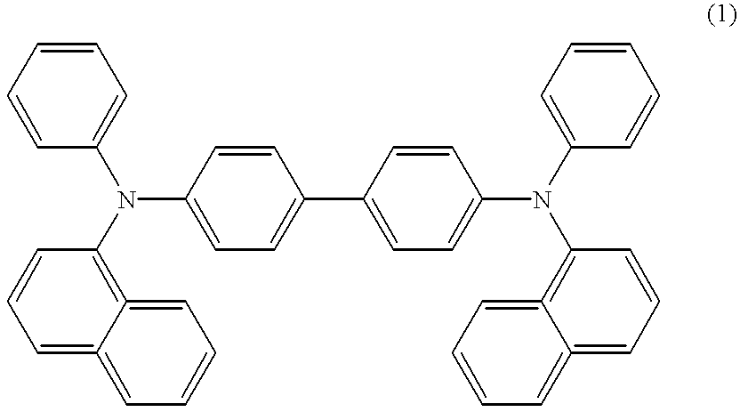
C1=CC=CC(N(C2=CC=C(C3=CC=C(N(C4=CC=CC=C4)C4=C5=CC=CC=C5=CC=C4)C=C3)C=C2)C2=C3=CC=CC=C3=CC=C2)=C1
